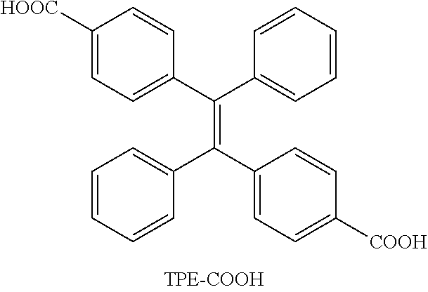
C1([HOOC])=CC=C(C(C2=CC=CC=C2)=C(C2=CC=C([COOH])C=C2)C2=CC=CC=C2)C=C1
